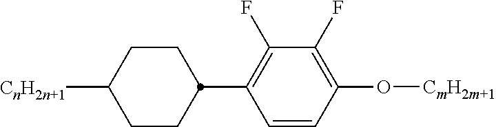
C1([CnH2n+1])CCC(C2=C(F)C(F)=C(O[CmH2m+1])C=C2)CC1
